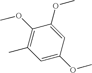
C1(OC)=C(C)C=C(OC)C=C1OC
